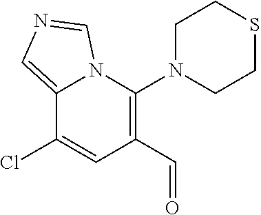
C12=CN=CN1C(N1CCSCC1)=C(C=O)C=C2Cl
